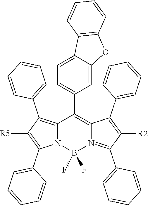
C12=C(C3=CC=CC=C3)C([R5])=C(C3=CC=CC=C3)N1B(F)(F)N1=C(C3=CC=CC=C3)C([R2])=C(C3=CC=CC=C3)C1=C2C1=CC=C2C(=C1)OC1=C2C=CC=C1
